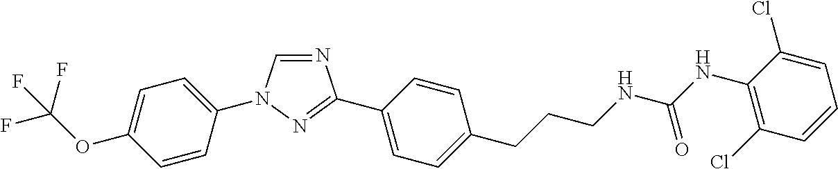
C1=C(N2C=NC(C3=CC=C(CCCNC(NC4=C(Cl)C=CC=C4Cl)=O)C=C3)=N2)C=CC(OC(F)(F)F)=C1
